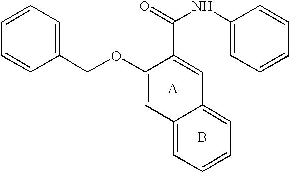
C12=CC=CC=C1C=C(C(=O)NC1=CC=CC=C1)C(OCC1=CC=CC=C1)=C2.[A].B
